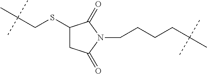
C1(SCC(C)(C)C)CC(=O)N(CCCCC(C)(C)C)C1=O
